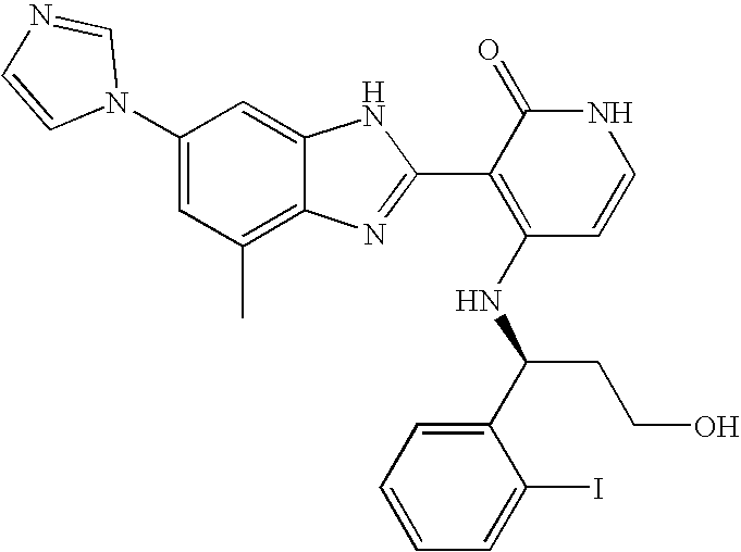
C1(C)=C2C(=CC(N3C=NC=C3)=C1)NC(C1=C(NC(CCO)C3=CC=CC=C3I)C=CNC1=O)=N2
